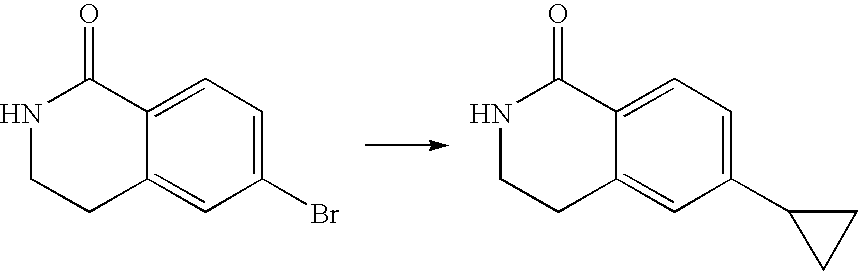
C1(Br)=CC=C2C(=C1)CCNC2=O.C1(C2CC2)=CC=C2C(=C1)CCNC2=O
